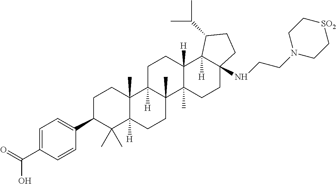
C1=C(C(=O)O)C=CC(C2C(C)(C)C3([H])C(C)(CC2)C2([H])C(C)(CC3)C3(C)C([H])(CC2)C2([H])C(NCCN4CC[SO2]CC4)(CC3)CCC2C(C)C)=C1
